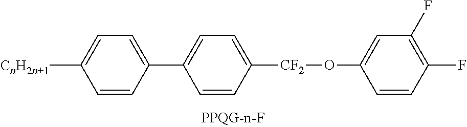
C1=C([CF2]OC2=CC(F)=C(F)C=C2)C=CC(C2=CC=C([CnH2n+1])C=C2)=C1
